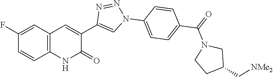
C12=C(C=C(F)C=C1)C=C(C1=CN(C3=CC=C(C(=O)N4CCC(C[NMe2])C4)C=C3)N=N1)C(=O)N2
